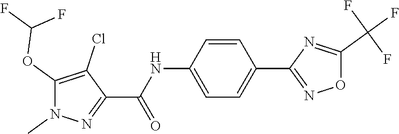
C1(C(NC2=CC=C(C3=NOC(C(F)(F)F)=N3)C=C2)=O)=NN(C)C(OC(F)F)=C1Cl
